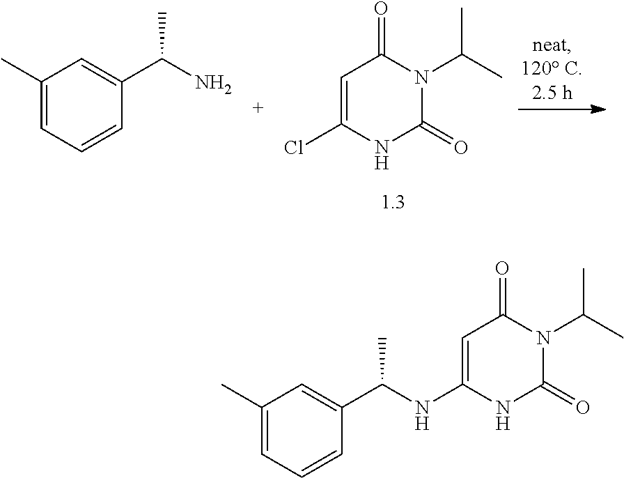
C1=C(Cl)NC(=O)N(C(C)C)C1=O.C1(C)=CC=CC(C(C)N)=C1.C1(C)=CC=CC(C(C)NC2=CC(=O)N(C(C)C)C(=O)N2)=C1
